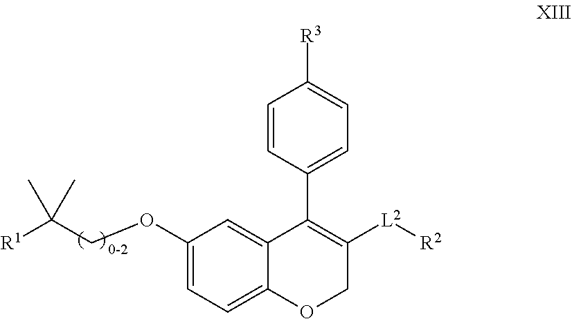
C1(OCC([R1])(C)C)=CC=C2C(=C1)C(C1=CC=C([R3])C=C1)=C([L2][R2])CO2
